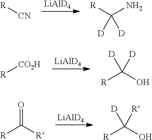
[LiAlD4].[R][CN].[R]C(N)([D])[D].[LiAlD4].[R]C([R])=O.[R]C(O)([D])[R].[LiAlD4].[R][CO2H].[R]C(O)([D])[D]
